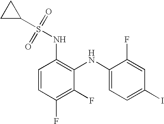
C1C(S(=O)(=O)NC2=C(NC3=CC=C(I)C=C3F)C(F)=C(F)C=C2)C1
